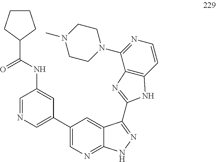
C1=NC=C(C2=CN=C3C(=C2)C(C2=NC4=C(C=CN=C4N4CCN(C)CC4)N2)=NN3)C=C1NC(=O)C1CCCC1
